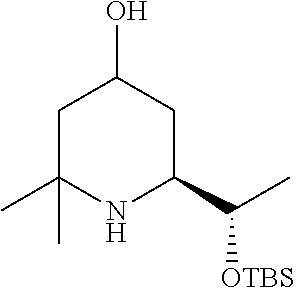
C1C(C)(C)NC(C([OTBS])C)CC1O
